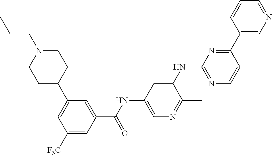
C1(C2=NC(NC3=CC(NC(C4=CC(C5CCN(CCC)CC5)=CC([F3C])=C4)=O)=CN=C3C)=NC=C2)=CN=CC=C1
